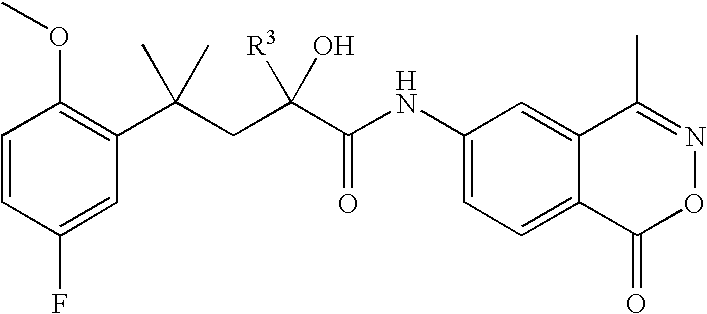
C1=CC(F)=CC(C(CC(C(NC2=CC=C3C(=C2)C(C)=NOC3=O)=O)([R3])O)(C)C)=C1OC
